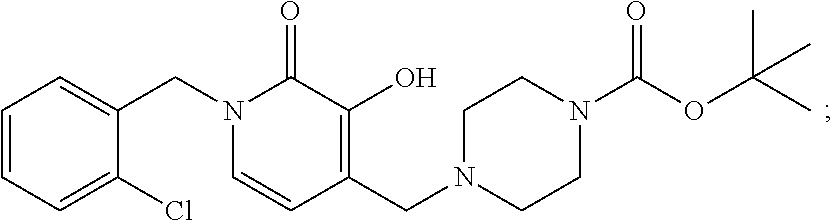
C1=C(CN2C(=O)C(O)=C(CN3CCN(C(OC(C)(C)C)=O)CC3)C=C2)C(Cl)=CC=C1
